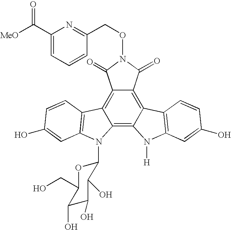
C12=C3C(=C4C(=C1C(=O)N(OCC1=NC(C([MeO])=O)=CC=C1)C2=O)C1=C(N4[H])C=C(O)C=C1)N(C1OC(CO)C(O)C(O)C1O)C1=C3C=CC(O)=C1
